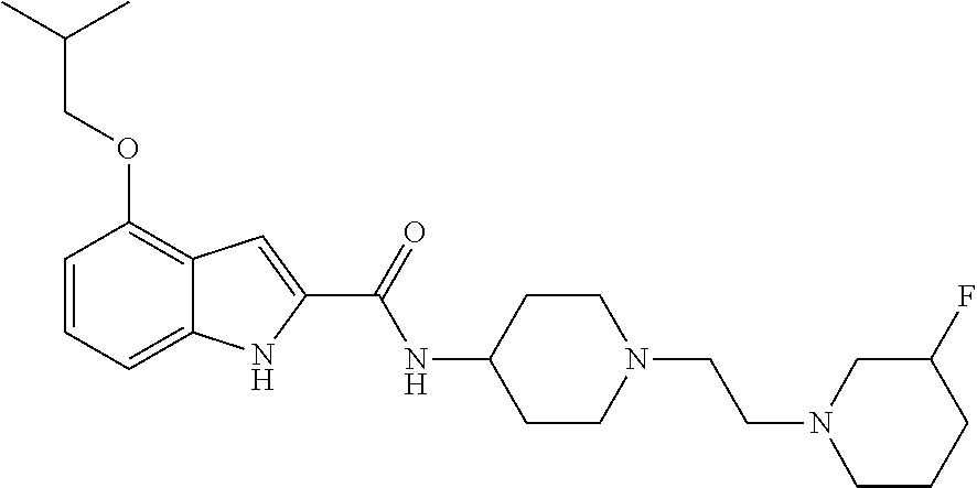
C1=CC=C2C(=C1OCC(C)C)C=C(C(=O)NC1CCN(CCN3CCCC(F)C3)CC1)N2
